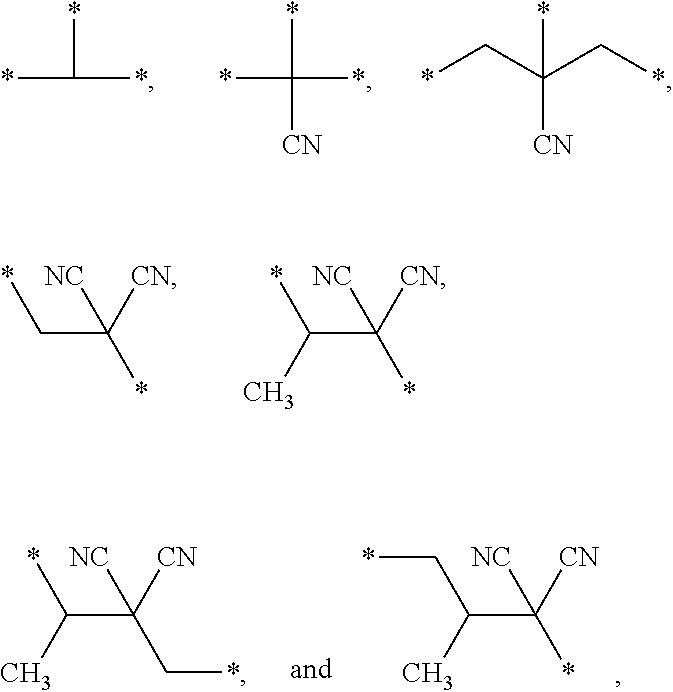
*C(*)*.*C(*)(*)[CN].C(*)([CN])(C*)C*.C(C([CN])(*)[NC])*.C(C([CN])(*)[NC])(*)C.C(C([CN])(C*)[NC])(*)C.C(C([CN])(*)[NC])(C*)C
